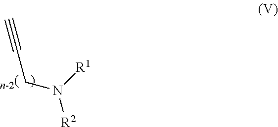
C#CCN([R2])[R1]
